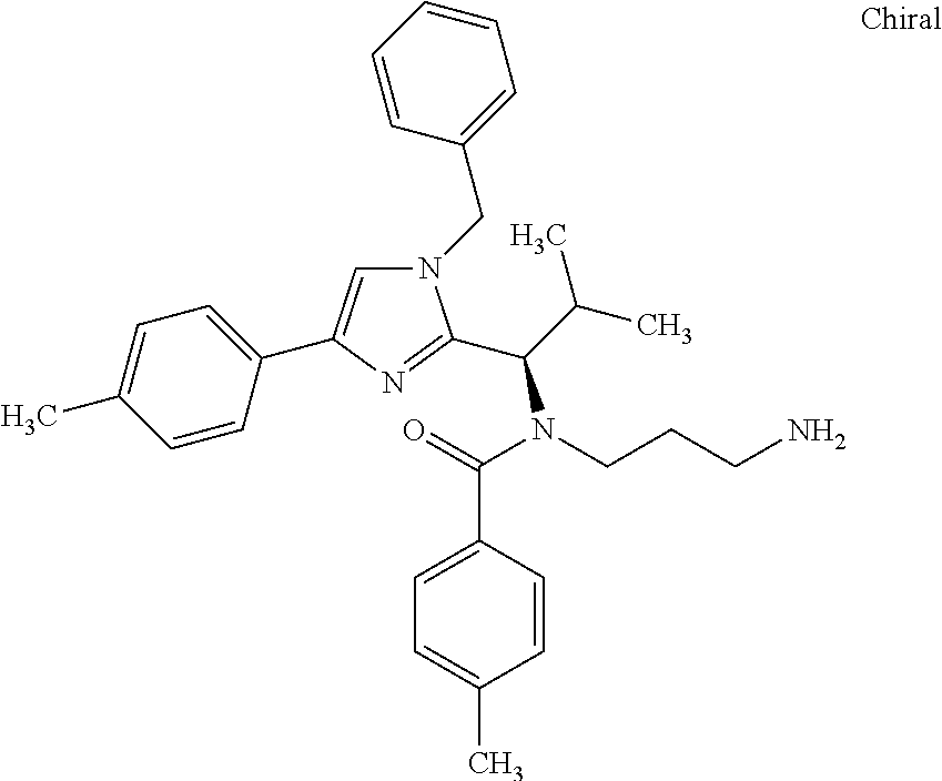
N1(CC2=CC=CC=C2)C=C(C2=CC=C(C)C=C2)N=C1C(C(C)C)N(CCCN)C(=O)C1=CC=C(C)C=C1
